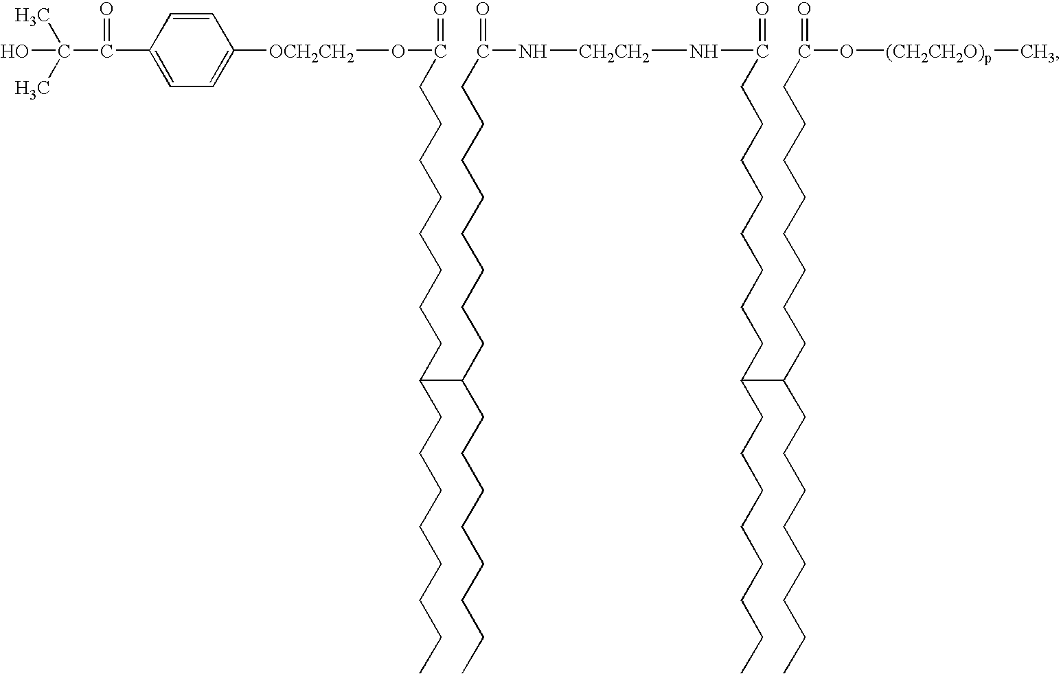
C1=CC(C(C(C)(C)O)=O)=CC=C1[OCH2CH2]OC(=O)CCCCCCCCC(C(CCCCCCCCC(N[CH2CH2]NC(=O)CCCCCCCCC(C(CCCCCCCCC(O[(CH2CH2O)p]C)=O)CCCCCCCC)CCCCCCCC)=O)CCCCCCCC)CCCCCCCC
